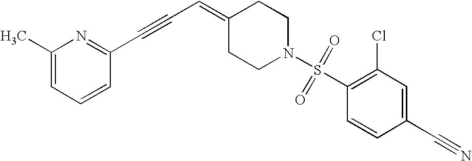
C1(C)=CC=CC(C#CC=C2CCN(S(=O)(=O)C3=C(Cl)C=C(C#N)C=C3)CC2)=N1
